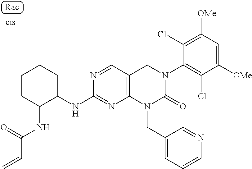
C1CC(NC(C=C)=O)C(NC2=NC3=C(C=N2)CN(C2=C(Cl)C([OMe])=CC([OMe])=C2Cl)C(=O)N3CC2=CC=CN=C2)CC1
